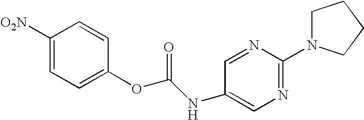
C1=NC(N2CCCC2)=NC=C1NC(OC1=CC=C([O2N])C=C1)=O
